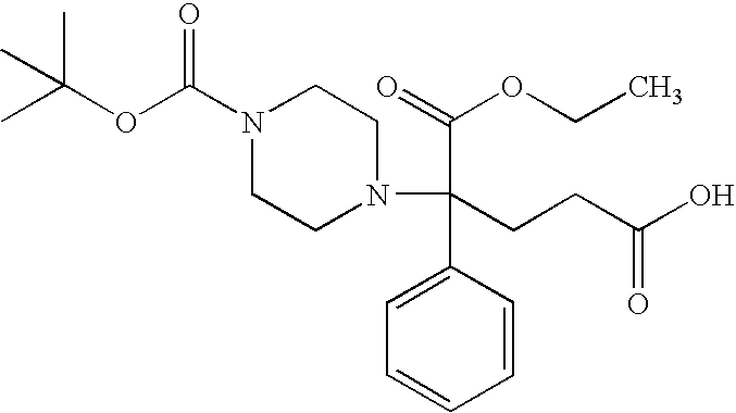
N1(C(C2=CC=CC=C2)(C(=O)OCC)CCC(O)=O)CCN(C(OC(C)(C)C)=O)CC1
